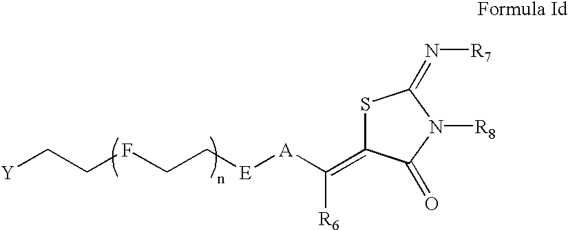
S1C(=C([A][E]CCFCC[Y])[R6])C(=O)N([R8])C1=N[R7]
